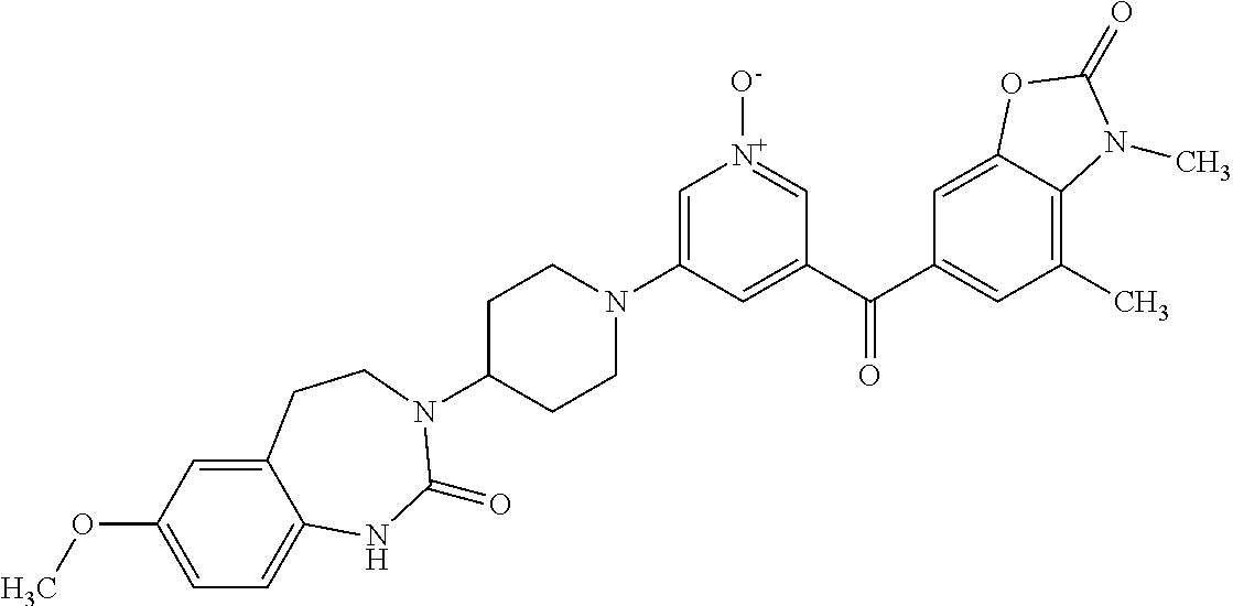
C1C(N2C(=O)NC3=CC=C(OC)C=C3CC2)CCN(C2=C[N+]([O-])=CC(C(C3=CC(C)=C4C(=C3)OC(=O)N4C)=O)=C2)C1
